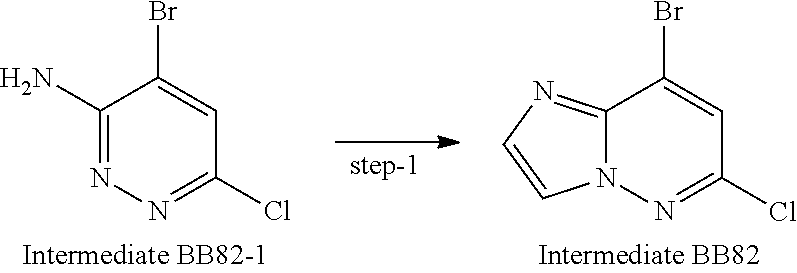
C1(Br)=CC(Cl)=NN=C1N.N1=C2C(Br)=CC(Cl)=NN2C=C1
